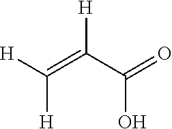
[H]C(C(=O)O)=C([H])[H]
